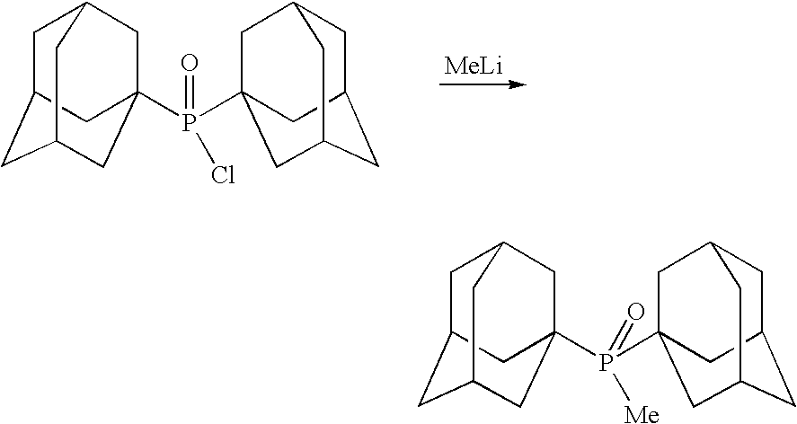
[MeLi].C1C2CC3CC(P(Cl)(=O)C45CC6CC(CC(C4)C6)C5)(CC1C3)C2.C1C2CC3CC(P([Me])(=O)C45CC6CC(CC(C4)C6)C5)(CC1C3)C2
